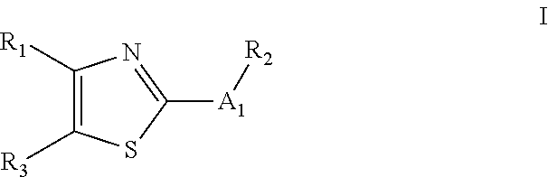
C1([R1])=C([R3])SC([A1][R2])=N1
